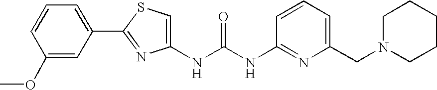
C(NC1=NC(CN2CCCCC2)=CC=C1)(=O)NC1=CSC(C2=CC=CC(OC)=C2)=N1
